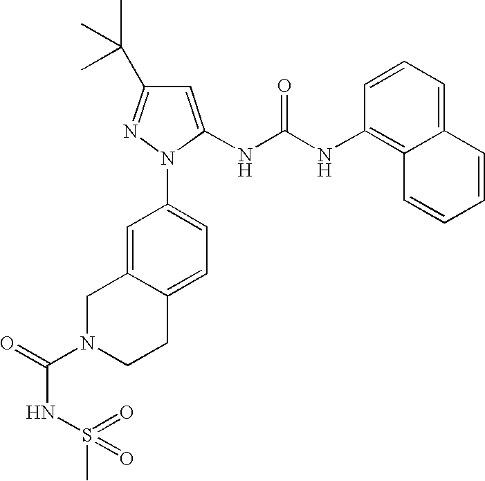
C1=C2C(=CC=C1N1C(NC(NC3=C4C(=CC=C3)C=CC=C4)=O)=CC(C(C)(C)C)=N1)CCN(C(=O)NS(=O)(=O)C)C2
